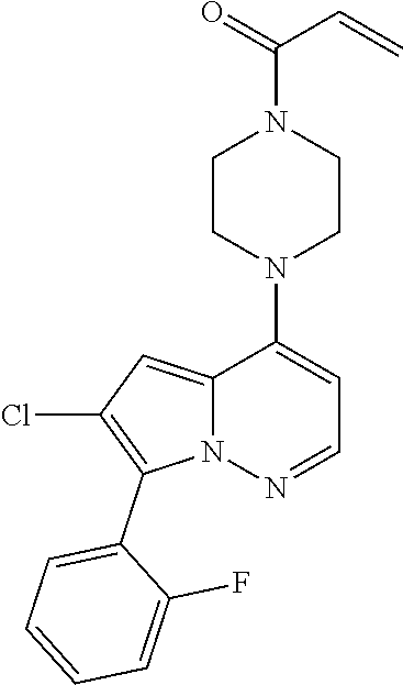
C1CN(C2=CC=NN3C2=CC(Cl)=C3C2=CC=CC=C2F)CCN1C(=O)C=C
